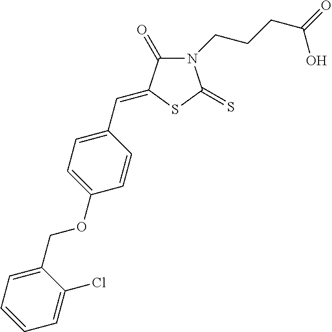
N1(CCCC(=O)O)C(=O)C(=CC2=CC=C(OCC3=CC=CC=C3Cl)C=C2)SC1=S
